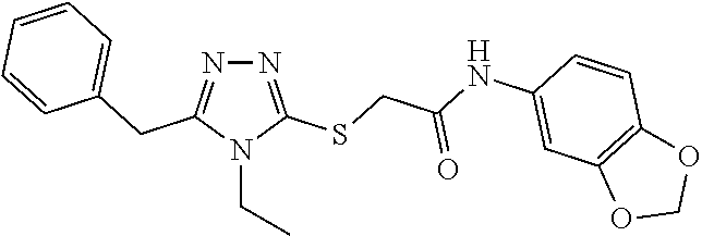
N1=C(SCC(NC2=CC3=C(C=C2)OCO3)=O)N(CC)C(CC2=CC=CC=C2)=N1
